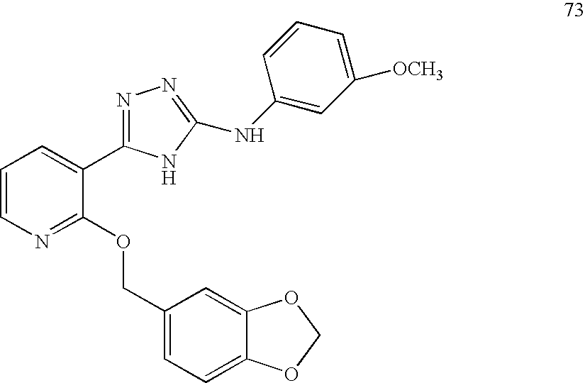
C1=CN=C(OCC2=CC=C3C(=C2)OCO3)C(C2=NN=C(NC3=CC([OCH3])=CC=C3)N2)=C1
